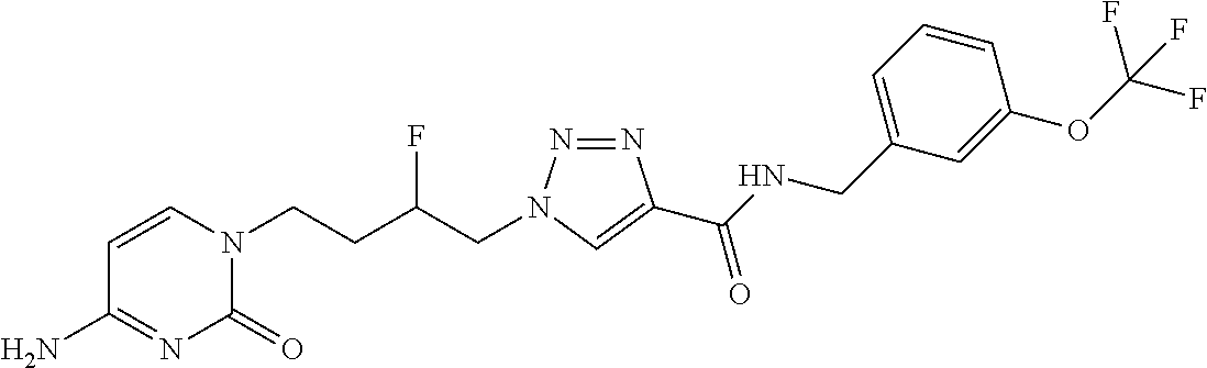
NC1=NC(=O)N(CCC(CN2N=NC(C(NCC3=CC=CC(OC(F)(F)F)=C3)=O)=C2)F)C=C1
